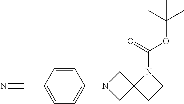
N#CC1=CC=C(N2CC3(C2)CCN3C(=O)OC(C)(C)C)C=C1
